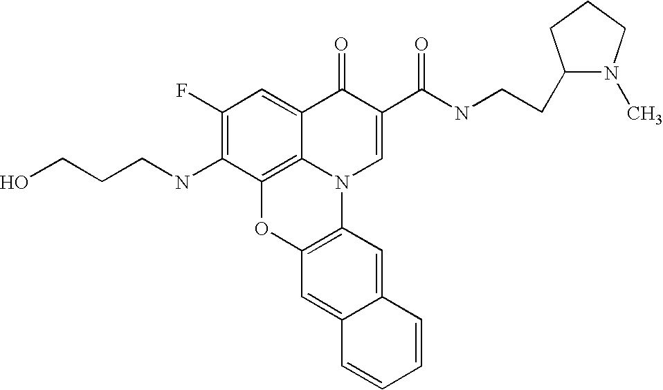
C1(F)=C(NCCCO)C2=C3C(=C1)C(=O)C(C(=O)NCCC1N(C)CCC1)=CN3C1=C(O2)C=C2C(=C1)C=CC=C2
